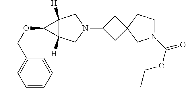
C1C(N2CC3([H])C([H])(C2)C3OC(C)C2=CC=CC=C2)CC12CN(C(OCC)=O)CC2
